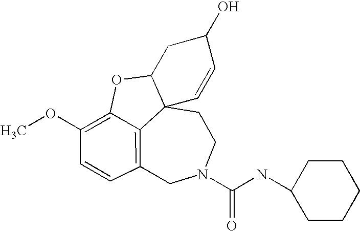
C12=C3C=CC(OC)=C1OC1CC(O)C=CC21CCN(C(NC1CCCCC1)=O)C3
